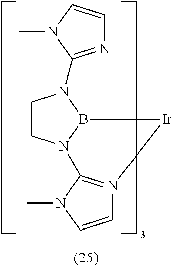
C1CN2B(N1C1=NC=CN1C)[Ir]N1=C2N(C)C=C1
